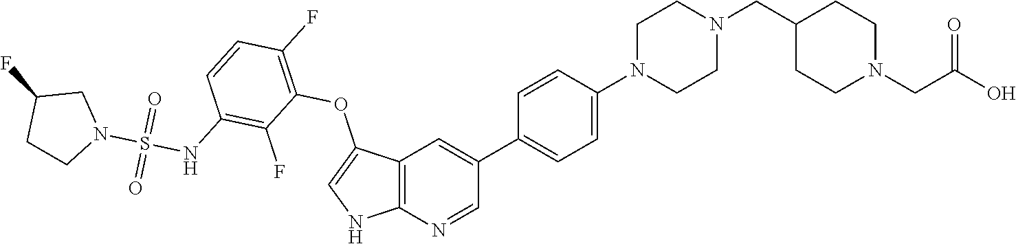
C12=C(N=CC(C3=CC=C(N4CCN(CC5CCN(CC(O)=O)CC5)CC4)C=C3)=C1)NC=C2OC1=C(F)C=CC(NS(N2CC(F)CC2)(=O)=O)=C1F
